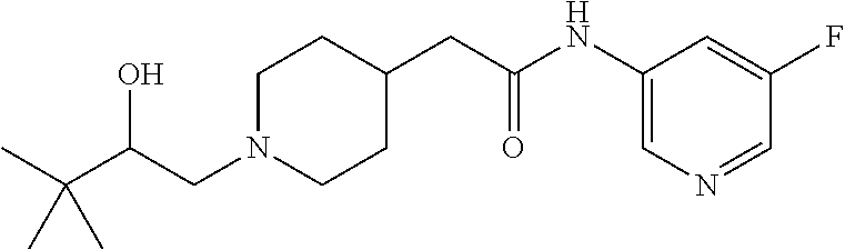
C1(NC(CC2CCN(CC(C(C)(C)C)O)CC2)=O)=CN=CC(F)=C1
